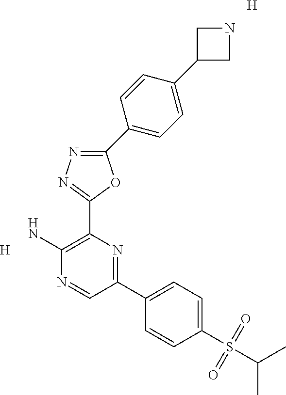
NC1=C(C2=NN=C(C3=CC=C(C4CNC4)C=C3)O2)N=C(C2=CC=C(S(=O)(=O)C(C)C)C=C2)C=N1.[H].[H]
